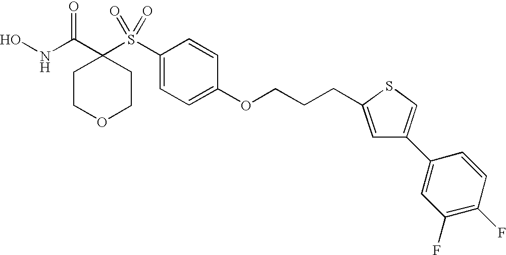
N(C(C1(S(C2=CC=C(OCCCC3=CC(C4=CC(F)=C(F)C=C4)=CS3)C=C2)(=O)=O)CCOCC1)=O)O
